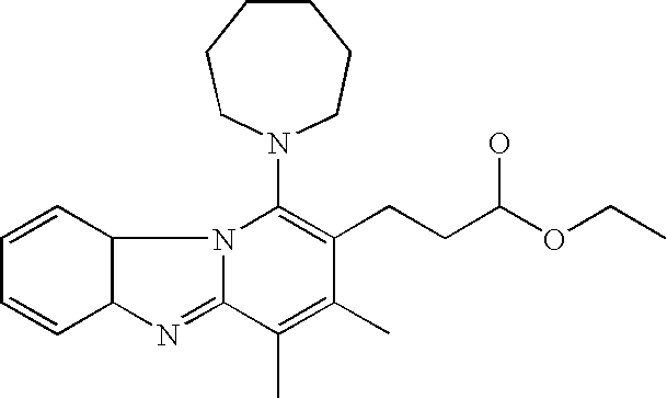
C12C(C=CC=C1)N1C(=N2)C(C)=C(C)C(CCC(OCC)O)=C1N1CCCCCC1
